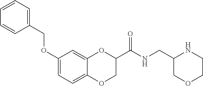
C1(OCC2=CC=CC=C2)=CC=C2C(=C1)OC(C(NCC1COCCN1)=O)CO2
